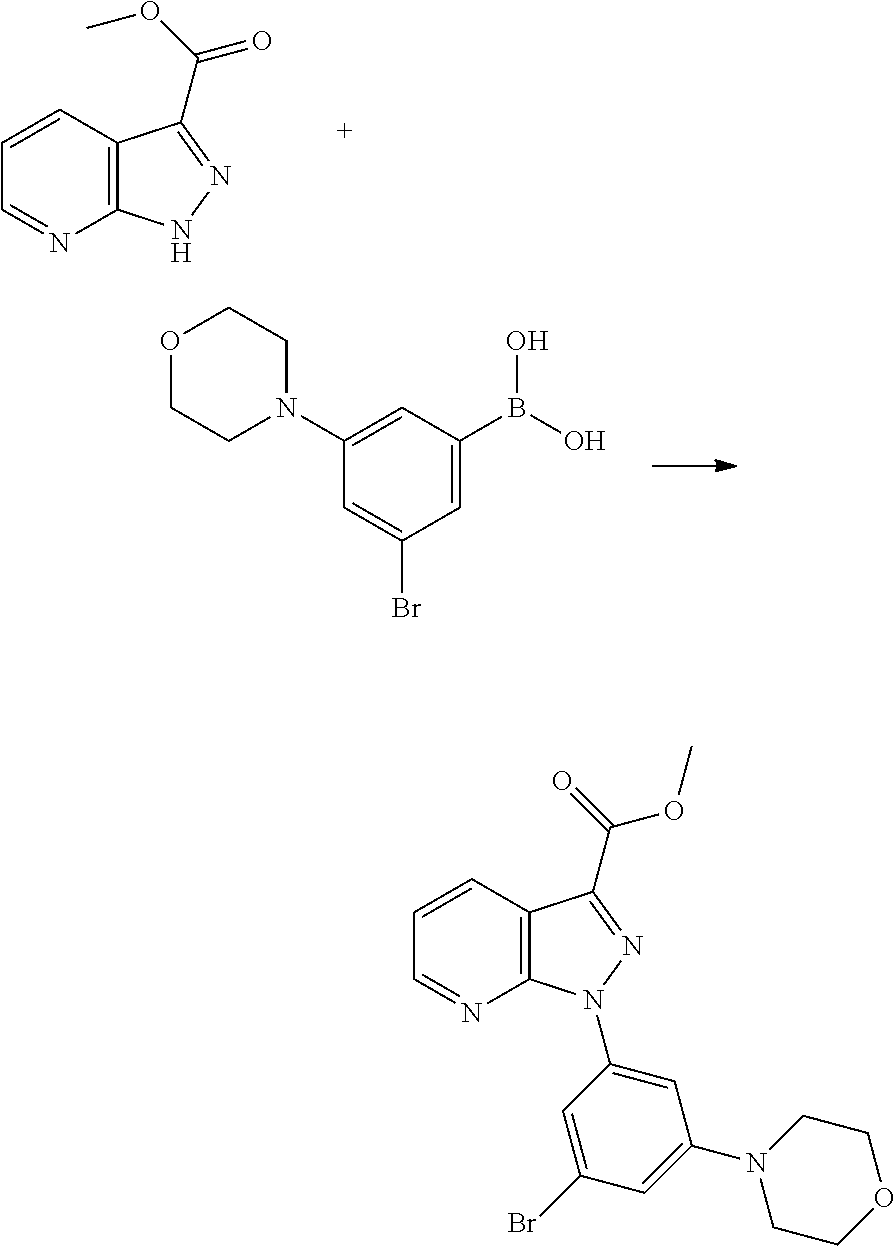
C1=CC2=C(N=C1)NN=C2C(=O)OC.C1=C(B(O)O)C=C(N2CCOCC2)C=C1Br.C1=CC2=C(N=C1)N(C1=CC(N3CCOCC3)=CC(Br)=C1)N=C2C(OC)=O
